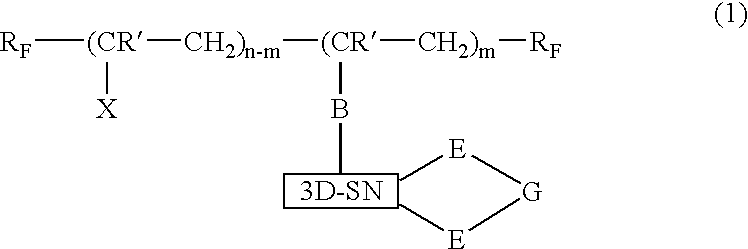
[RF][(CR]([CH2)n-m][(CR]([CH2)m][RF])BC)[X].C[E][G][E]C
